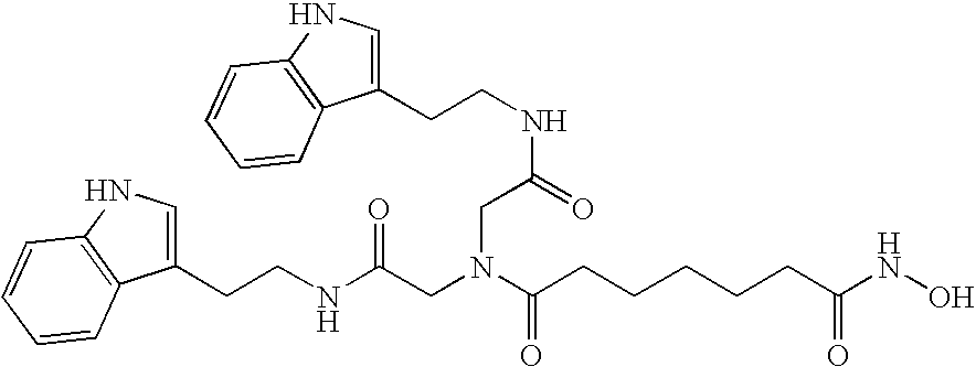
N(C(=O)CN(CC(NCCC1=CNC2=C1C=CC=C2)=O)C(=O)CCCCCC(NO)=O)CCC1=CNC2=C1C=CC=C2
